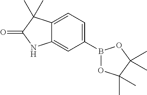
C12=CC=C(B3OC(C)(C)C(C)(C)O3)C=C1NC(=O)C2(C)C
